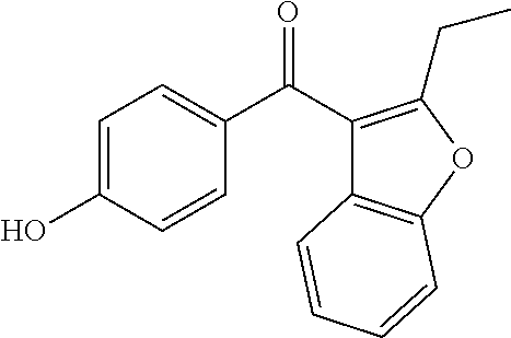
C1=C(O)C=CC(C(=O)C2=C(CC)OC3=C2C=CC=C3)=C1
